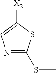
N1=C(SC)SC([X2])=C1
